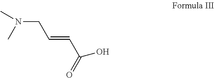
CN(CC=CC(=O)O)C
